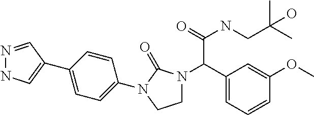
C1(N2CCN(C(C(NCC(C)(C)O)=O)C3=CC=CC(OC)=C3)C2=O)=CC=C(C2=CNN=C2)C=C1
